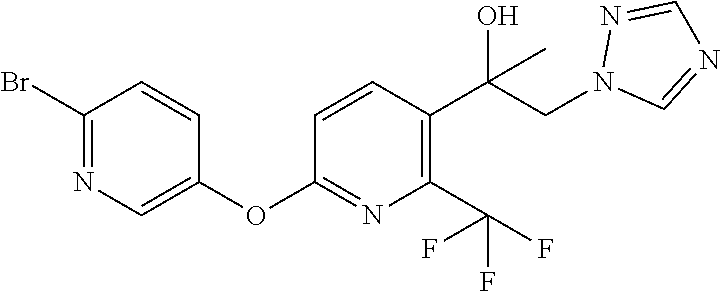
C1(Br)=NC=C(OC2=NC(C(F)(F)F)=C(C(CN3C=NC=N3)(O)C)C=C2)C=C1
